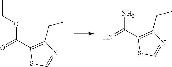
C(C1=C(CC)N=CS1)(=O)OCC.C(C1=C(CC)N=CS1)(=N)N
